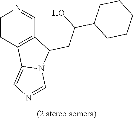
C1=CC2=C(C=N1)C(CC(C1CCCCC1)O)N1C2=CN=C1
